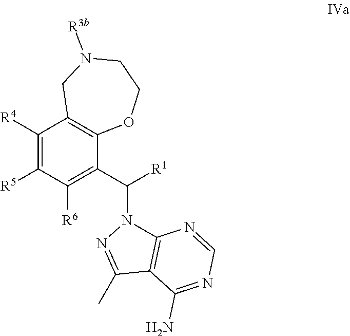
C1([R4])=C([R5])C([R6])=C(C([R1])N2C3=C(C(C)=N2)C(N)=NC=N3)C2=C1CN([R3b])CCO2
